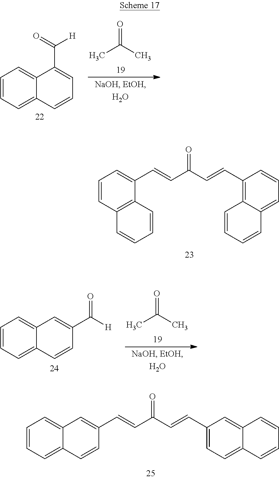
C12=CC=CC=C1C=CC(C=CC(C=CC1=CC=C3C(=C1)C=CC=C3)=O)=C2.C12=CC=CC=C1C=CC=C2C([H])=O.O=C(C)C.C12=CC=CC=C1C=CC(C([H])=O)=C2.O=C(C)C.C1=CC2=C(C(C=CC(C=CC3=C4C(=CC=C3)C=CC=C4)=O)=C1)C=CC=C2
